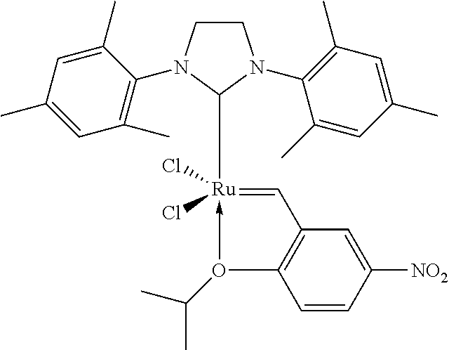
C1CN(C2=C(C)C=C(C)C=C2C)C([Ru]2(Cl)(Cl)-O(C(C)C)C3=C(C=C([NO2])C=C3)C=2)N1C1=C(C)C=C(C)C=C1C
